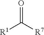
[R1]C([R7])=O
